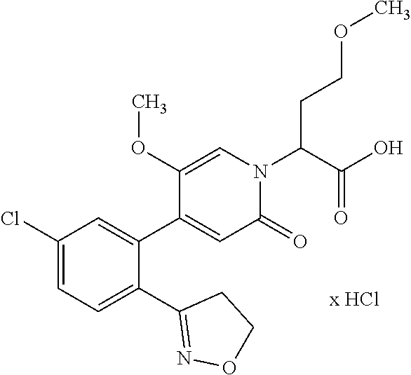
C1(Cl)=CC=C(C2=NOCC2)C(C2=CC(=O)N(C(CCOC)C(O)=O)C=C2OC)=C1
